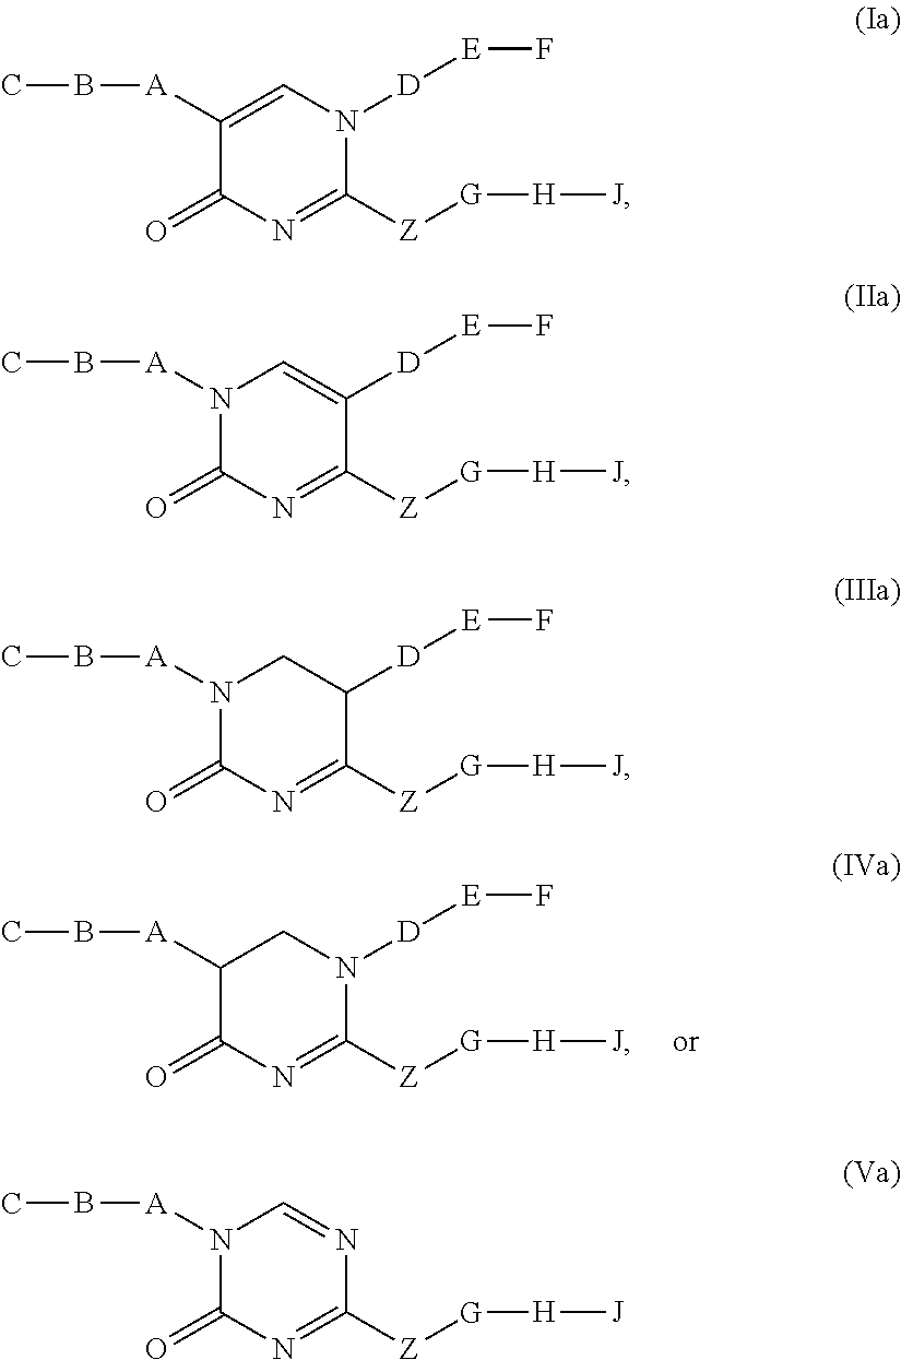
C1([A]BC)C(=O)N=C([Z][G][H][J])N([D][E]F)C1.C1([A]BC)=CN([D][E]F)C([Z][G][H][J])=NC1=O.N1([A]BC)C(=O)N=C([Z][G][H][J])C([D][E]F)=C1.N1([A]BC)C(=O)N=C([Z][G][H][J])C([D][E]F)C1.N1([A]BC)C(=O)N=C([Z][G][H][J])N=C1
